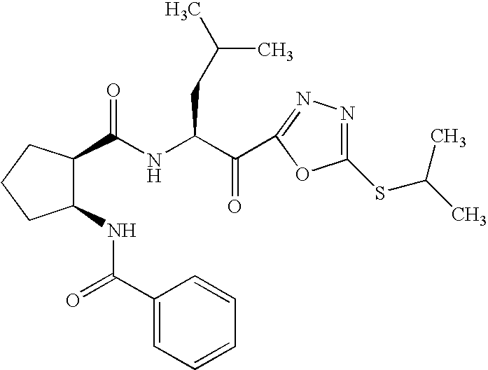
C(NC(C(=O)C1=NN=C(SC(C)C)O1)CC(C)C)(=O)C1C(NC(=O)C2=CC=CC=C2)CCC1
